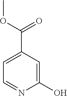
C1(C(OC)=O)=CC=NC(O)=C1
